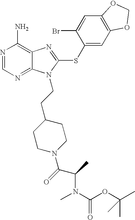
N1=CN=C2C(=C1N)N=C(SC1=CC3=C(C=C1Br)OCO3)N2CCC1CCN(C(C(N(C)C(=O)OC(C)(C)C)C)=O)CC1
